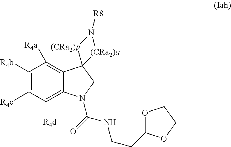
C1([R4b])=C([R4c])C([R4d])=C2C(=C1[R4a])C1(CN2C(NCCC2OCCO2)=O)[(CRa2)p]N([R8])[(CRa2)q]1
